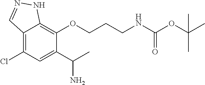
C12=C(Cl)C=C(C(C)N)C(OCCCNC(=O)OC(C)(C)C)=C1NN=C2
